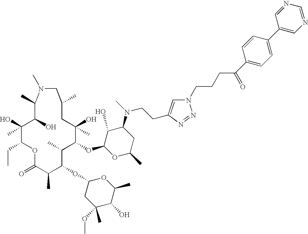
O1C(=O)C(C)C(OC2CC(OC)(C)C(O)C(C)O2)C(C)C(OC2OC(C)CC(N(CCC3=CN(CCCC(C4=CC=C(C5=CN=CN=C5)C=C4)=O)N=N3)C)C2O)C(O)(C)CC(C)CN(C)C(C)C(O)C(O)(C)C1CC
